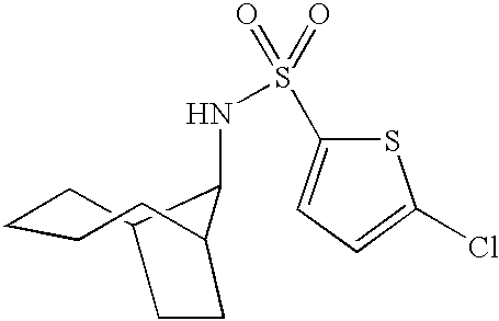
C1CC2C(NS(=O)(=O)C3=CC=C(Cl)S3)C(CC1)CC2
